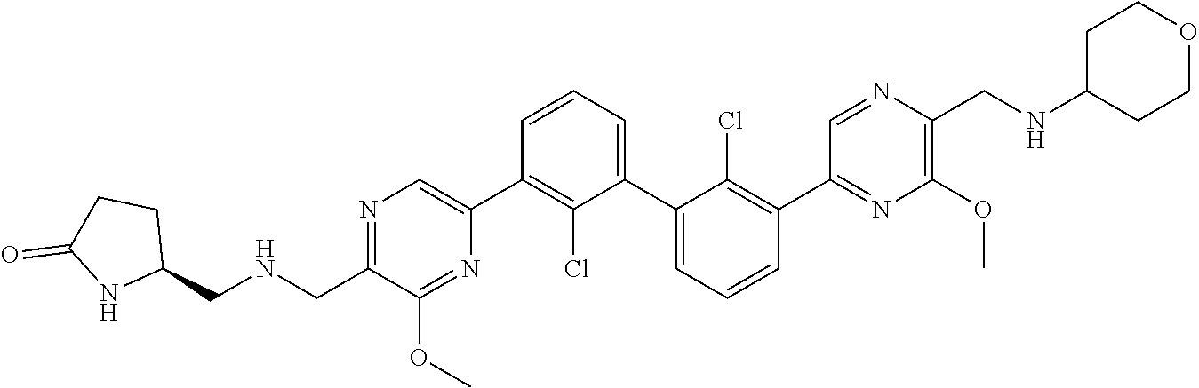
N1=C(C[HN]CC2CCC(=O)N2)C(OC)=NC(C2=C(Cl)C(C3=CC=CC(C4=NC(OC)=C(CNC5CCOCC5)N=C4)=C3Cl)=CC=C2)=C1
